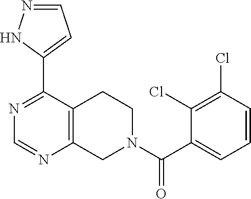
N1=C(C2=CC=NN2)C2=C(N=C1)CN(C(C1=CC=CC(Cl)=C1Cl)=O)CC2
